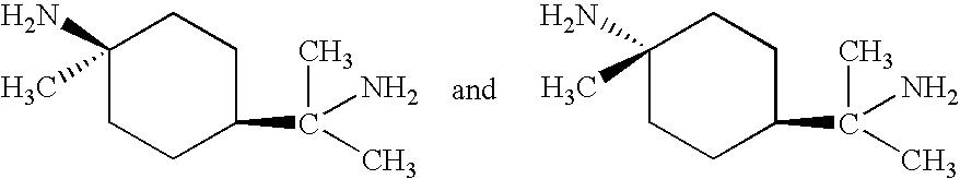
C1(N)(C)CCC(C(C)(N)C)CC1.C1(N)(C)CCC(C(C)(N)C)CC1
